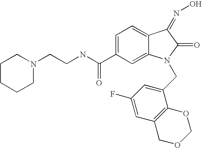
C1=C(C(NCCN2CCCCC2)=O)C=C2C(=C1)C(=NO)C(=O)N2CC1=CC(F)=CC2=C1OCOC2
